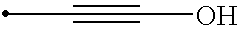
CC#CO
